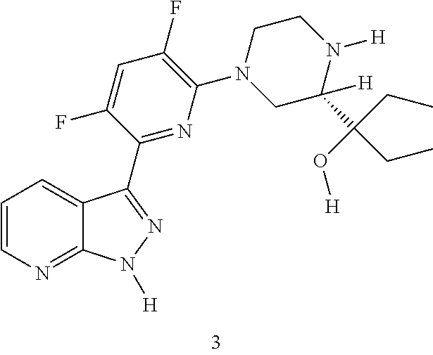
C1=CN=C2C(=C1)C(C1=NC(N3CC([H])(C(O[H])(CC)CC)N([H])CC3)=C(F)C=C1F)=NN2[H]
